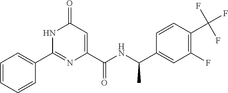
C1(=O)C=C(C(NC(C2=CC(F)=C(C(F)(F)F)C=C2)C)=O)N=C(C2=CC=CC=C2)N1
